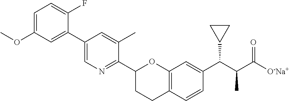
C1=C(OC)C=C(C2=CN=C(C3CCC4=C(O3)C=C(C(C(C([O-Na+])=O)C)C3CC3)C=C4)C(C)=C2)C(F)=C1
